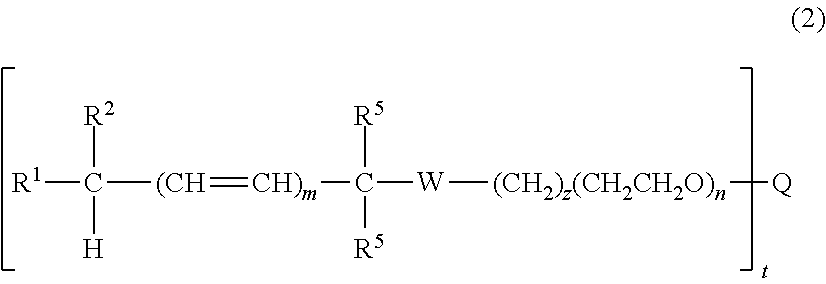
[R1]C([(CH]=[CH)m]C([W][(CH2)z(CH2CH2O)n][Q])([R5])[R5])([R2])[H]
